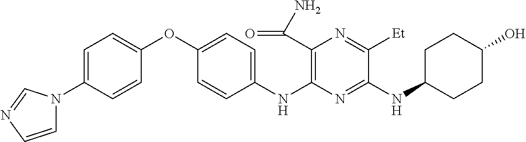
C1(OC2=CC=C(NC3=C(C(=O)N)N=C([Et])C(NC4CCC(O)CC4)=N3)C=C2)=CC=C(N2C=CN=C2)C=C1
